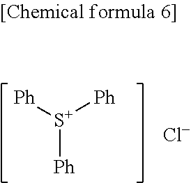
[S+]([Ph])([Ph])[Ph].[Cl-]
